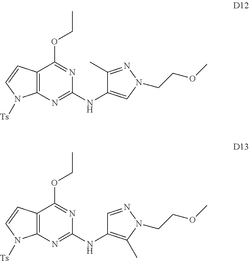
C12=C(N=C(NC3=CN(CCOC)N=C3C)N=C1OCC)N([Ts])C=C2.C12=C(N=C(NC3=C(C)N(CCOC)N=C3)N=C1OCC)N([Ts])C=C2
